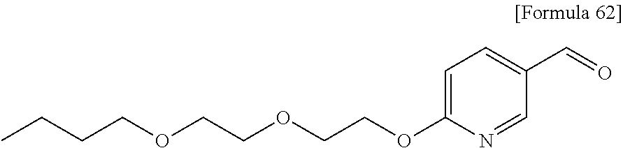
C1=C(OCCOCCOCCCC)N=CC(C=O)=C1
